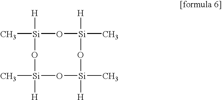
C[Si]1([H])O[Si](C)([H])O[Si]([H])(C)O[Si](C)([H])O1
